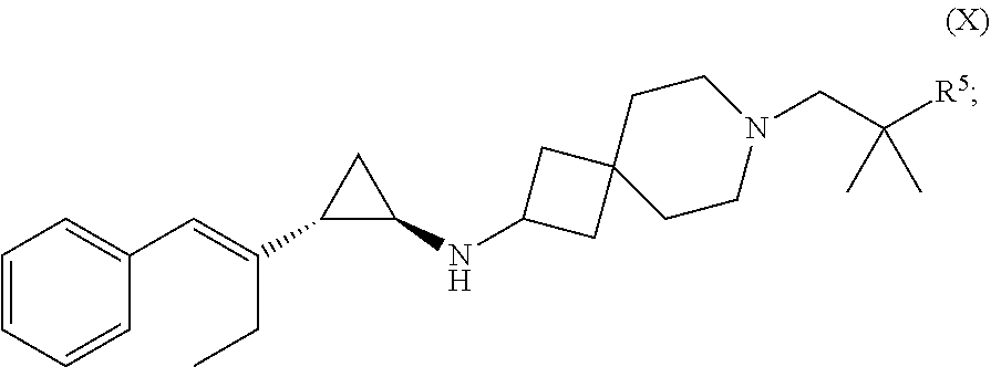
C1=CC=CC(C=C(CC)C2C(NC3CC4(C3)CCN(CC([R5])(C)C)CC4)C2)=C1
